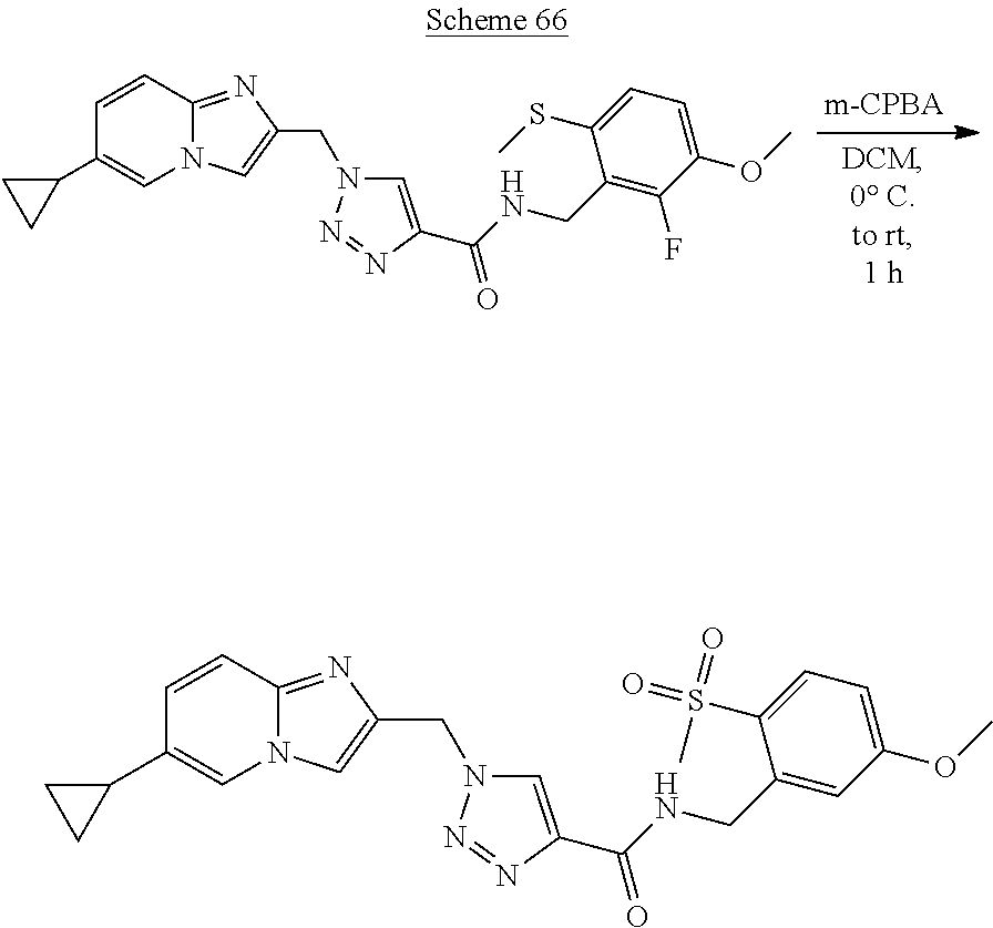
N12C(=NC(CN3C=C(C(NCC4=C(F)C(OC)=CC=C4SC)=O)N=N3)=C1)C=CC(C1CC1)=C2.N12C(=NC(CN3C=C(C(NCC4=CC(OC)=CC=C4S(=O)(C)=O)=O)N=N3)=C1)C=CC(C1CC1)=C2
